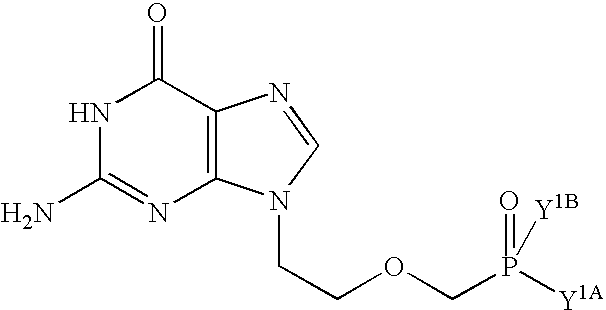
N1C(N)=NC2=C(C1=O)N=CN2CCOCP([Y1A])(=O)[Y1B]
